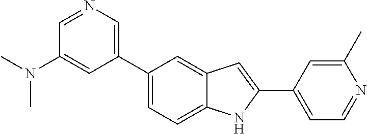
C1=NC=C(C2=CC=C3C(=C2)C=C(C2=CC=NC(C)=C2)N3)C=C1N(C)C
